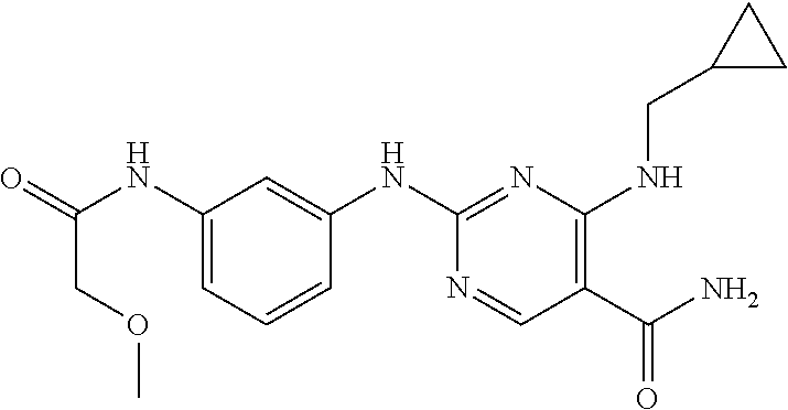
C(C(=O)NC1=CC=CC(NC2=NC(NCC3CC3)=C(C(N)=O)C=N2)=C1)OC
